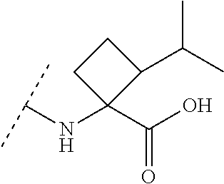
C(NC1(C(O)=O)C(C(C)C)CC1)(C)C
